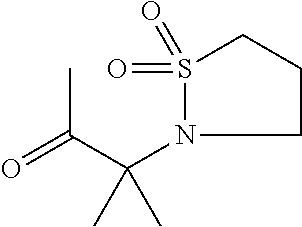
N1(C(C(C)=O)(C)C)S(=O)(=O)CCC1
